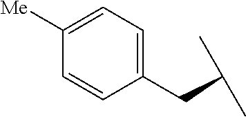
C(C(C)C)C1=CC=C([Me])C=C1
